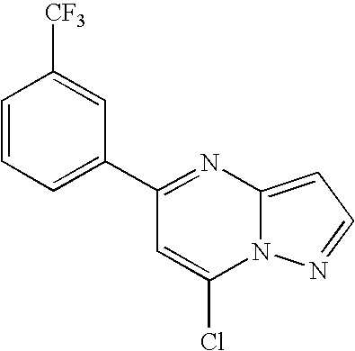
C12=CC=NN1C(Cl)=CC(C1=CC=CC([CF3])=C1)=N2
